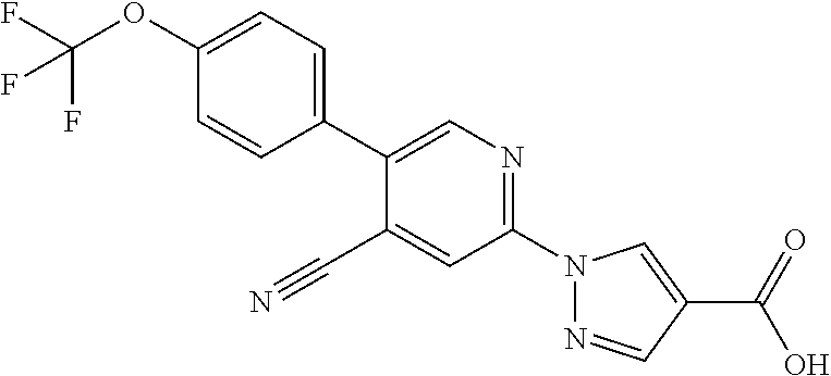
C1=CC(OC(F)(F)F)=CC=C1C1=CN=C(N2N=CC(C(O)=O)=C2)C=C1C#N
